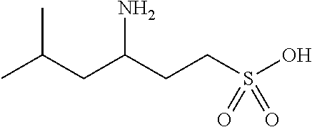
CC(CC(CCS(O)(=O)=O)N)C
